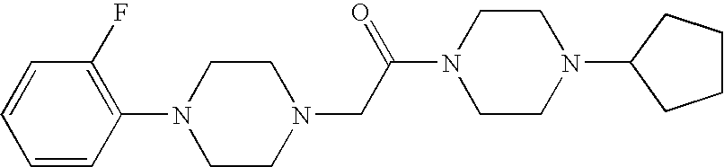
C1=CC(N2CCN(CC(N3CCN(C4CCCC4)CC3)=O)CC2)=C(F)C=C1
